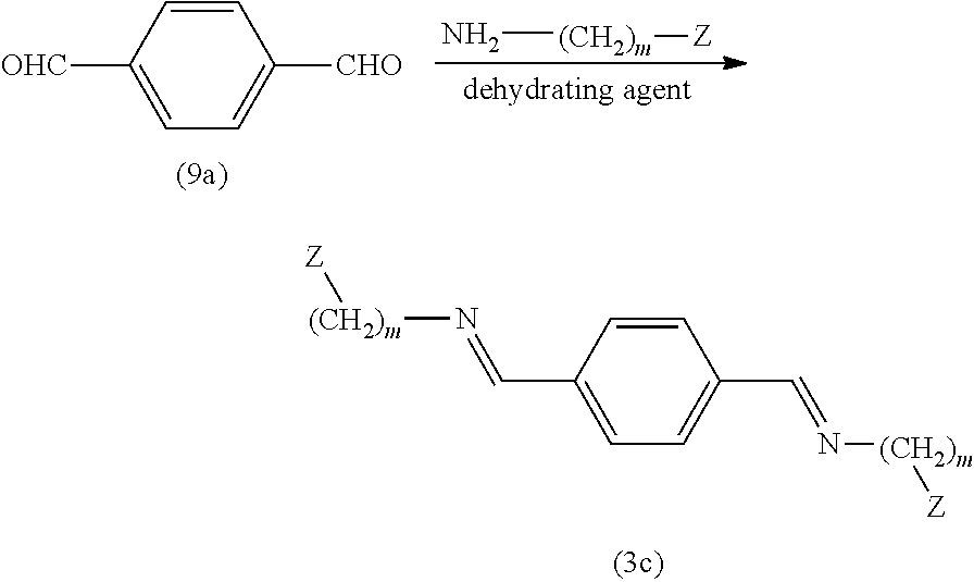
C1(C=N[(CH2)m][Z])=CC=C(C=N[(CH2)m][Z])C=C1.N[(CH2)m][Z].C1([CHO])=CC=C([OHC])C=C1
